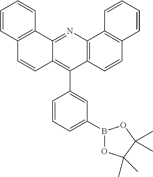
C12=C(N=C3C(=C1C1=CC(B4OC(C)(C)C(C)(C)O4)=CC=C1)C=CC1=C3C=CC=C1)C1=C(C=C2)C=CC=C1
